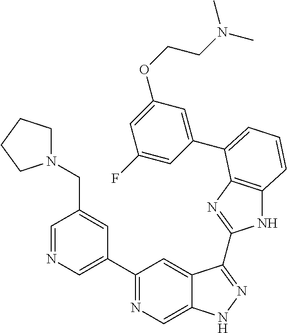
C1(C2=NC=C3C(=C2)C(C2=NC4=C(N2)C=CC=C4C2=CC(OCCN(C)C)=CC(F)=C2)=NN3)=CN=CC(CN2CCCC2)=C1
